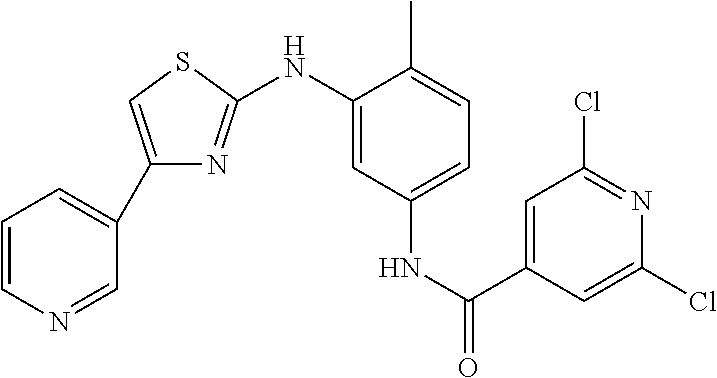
C1=CN=CC(C2=CSC(NC3=CC(NC(=O)C4=CC(Cl)=NC(Cl)=C4)=CC=C3C)=N2)=C1
